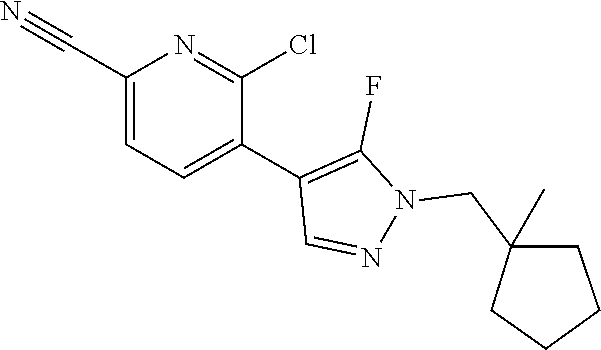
C1(C#N)=CC=C(C2=C(F)N(CC3(C)CCCC3)N=C2)C(Cl)=N1
